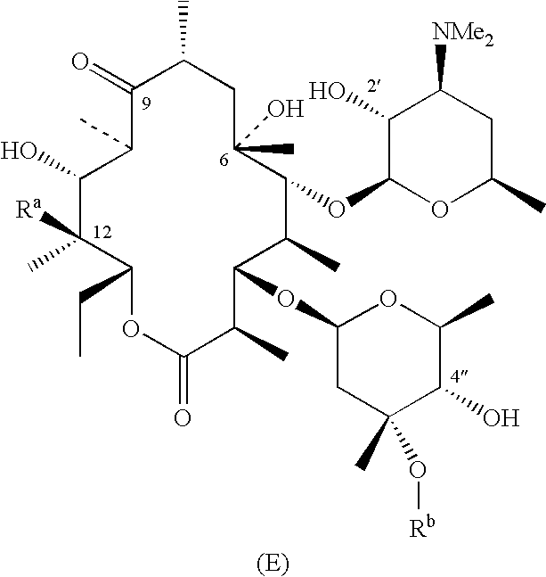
C1(=O)C(C)C(O)C([Ra])(C)C(CC)OC(=O)C(C)C(OC2CC(C)(O[Rb])C(O)C(C)O2)C(C)C(OC2OC(C)CC([NMe2])C2O)C(O)(C)CC1C
